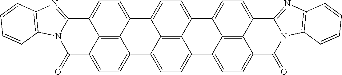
C12=CC=C3C4=CC=C5C6=CC=C7C(=O)N8C(=NC9=C8C=CC=C9)C8=CC=C(C6=C78)C6=CC=C(C4=C56)C4=CC=C(C5=NC6=C(N5C1=O)C=CC=C6)C2=C34
